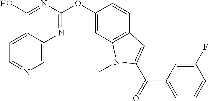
C1=C2C(=CN=C1)N=C(OC1=CC3=C(C=C1)C=C(C(C1=CC=CC(F)=C1)=O)N3C)N=C2O
